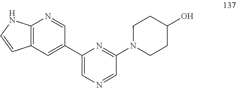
C12=C(C=C(C3=CN=CC(N4CCC(O)CC4)=N3)C=N1)C=CN2
